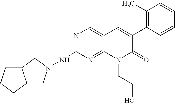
N1=C(NN2CC3C(C2)CCC3)N=C2C(=C1)C=C(C1=C(C)C=CC=C1)C(=O)N2CCO
